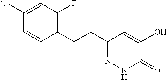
C1(Cl)=CC(F)=C(CCC2=NNC(=O)C(O)=C2)C=C1
